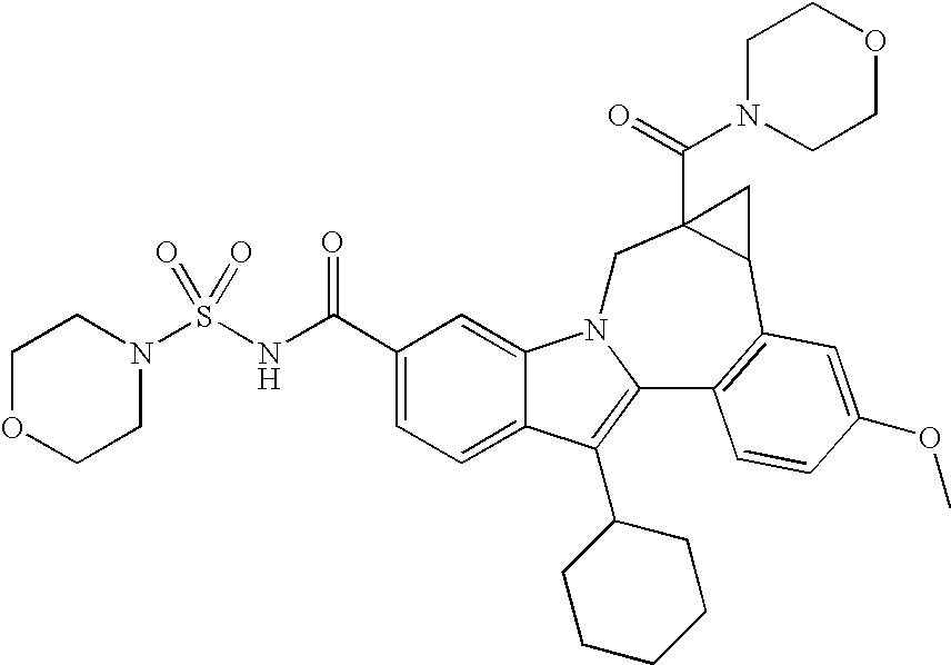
C1(C(NS(N2CCOCC2)(=O)=O)=O)=CC=C2C(=C1)N1C(=C2C2CCCCC2)C2=C(C3C(C(=O)N4CCOCC4)(C1)C3)C=C(OC)C=C2
